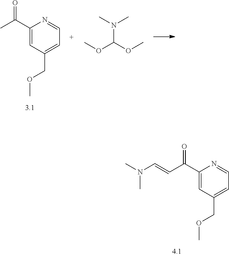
C1(C(=O)C)=CC(COC)=CC=N1.COC(N(C)C)OC.C1(C(=O)C=CN(C)C)=CC(COC)=CC=N1
